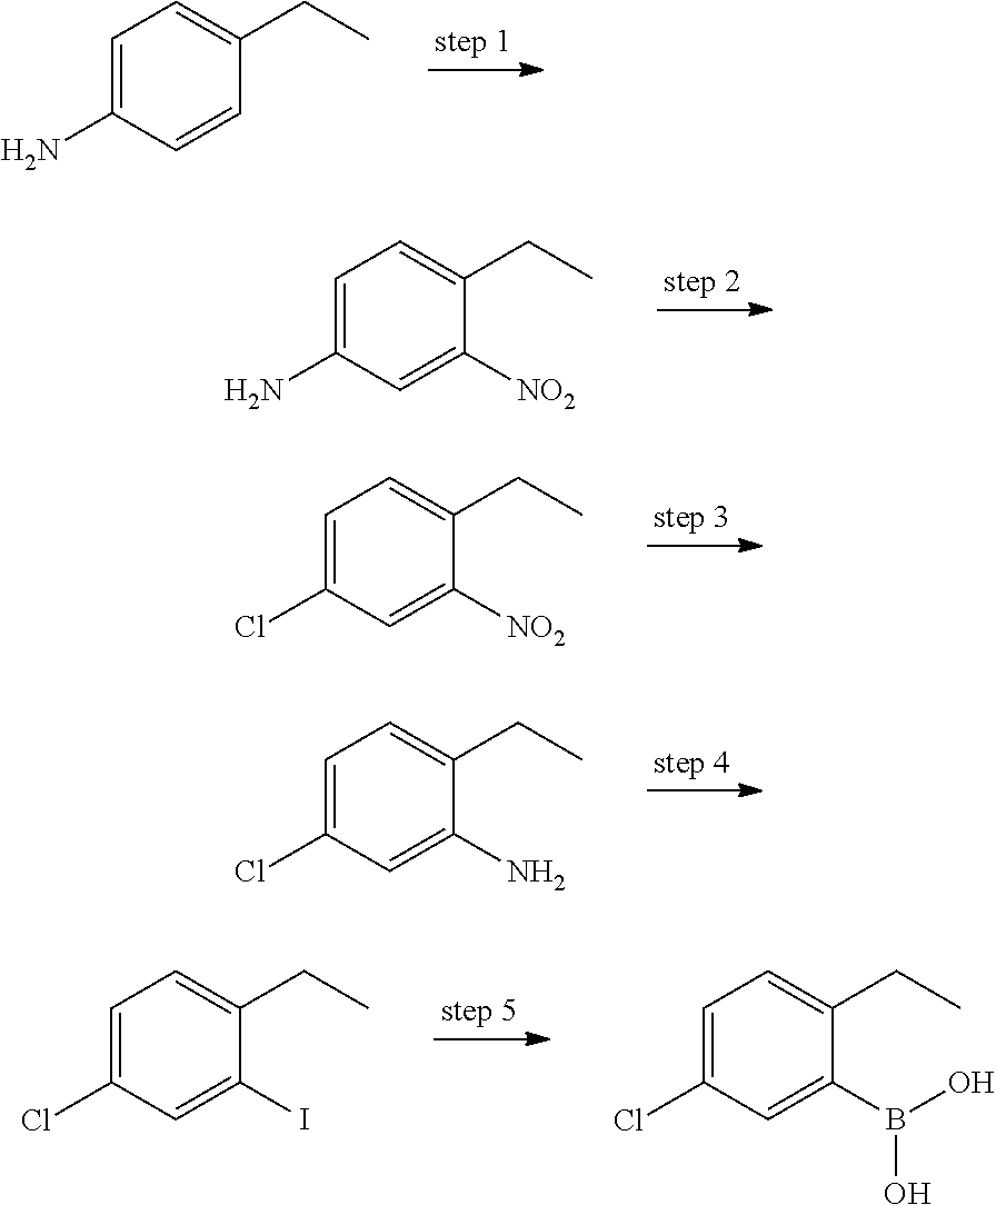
C1=C(N)C=CC(CC)=C1.C1=C(N)C=C([NO2])C(CC)=C1.C1=C(Cl)C=C([NO2])C(CC)=C1.C1=C(Cl)C=C(N)C(CC)=C1.C1=C(Cl)C=C(I)C(CC)=C1.C1=C(Cl)C=C(B(O)O)C(CC)=C1
